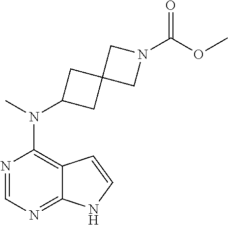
N1=CN=C2C(=C1N(C)C1CC3(C1)CN(C(OC)=O)C3)C=CN2
